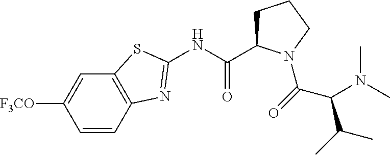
C1=CC2=C(C=C1[F3CO])SC(NC(C1CCCN1C(=O)C(C(C)C)N(C)C)=O)=N2
